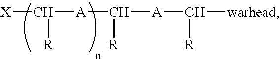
[X]C([A]C([A]C([warhead])[R])[R])[R]
